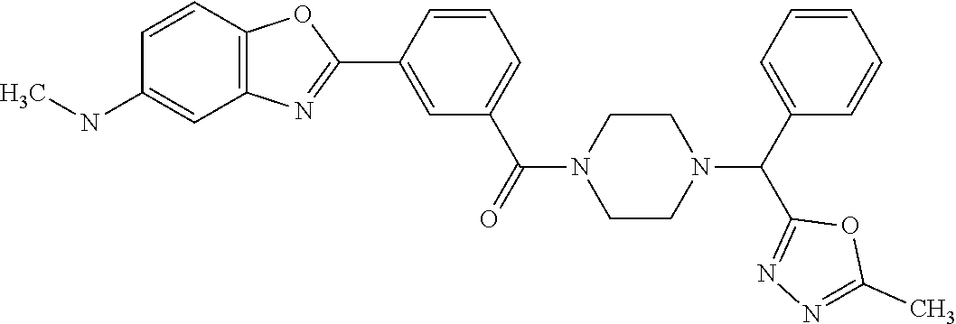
C1=C(C2=NC3=C(O2)C=CC(NC)=C3)C=CC=C1C(=O)N1CCN(C(C2=CC=CC=C2)C2=NN=C(C)O2)CC1
